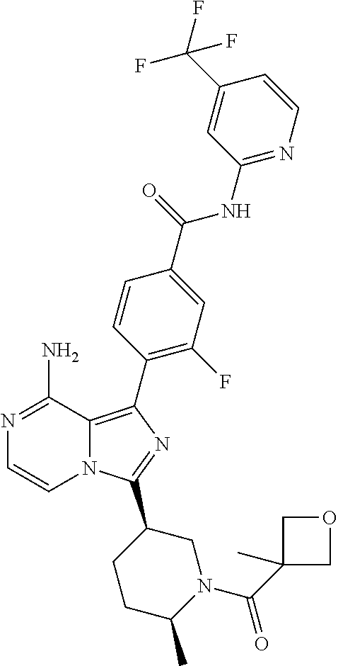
N12C(=C(C3=C(F)C=C(C(=O)NC4=NC=CC(C(F)(F)F)=C4)C=C3)N=C1C1CCC(C)N(C(C3(C)COC3)=O)C1)C(N)=NC=C2
